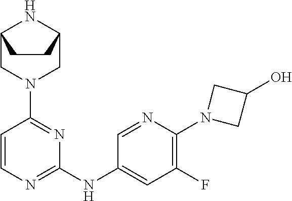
C12CN(C3=NC(NC4=CC(F)=C(N5CC(O)C5)N=C4)=NC=C3)CC(N1)CC2
